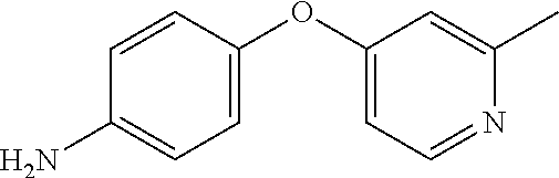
C1=C(N)C=CC(OC2=CC=NC(C)=C2)=C1
